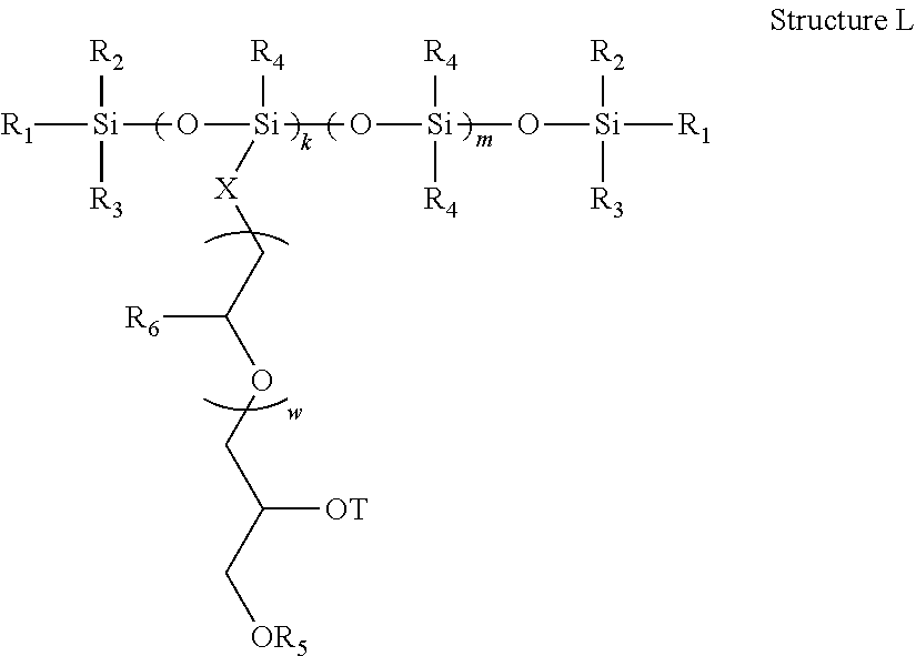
[R1][Si]([R2])([R3])O[Si](O[Si]([R4])([R4])O[Si]([R2])([R3])[R1])([R4])[X]CC(OCC(C[OR5])[OT])[R6]
